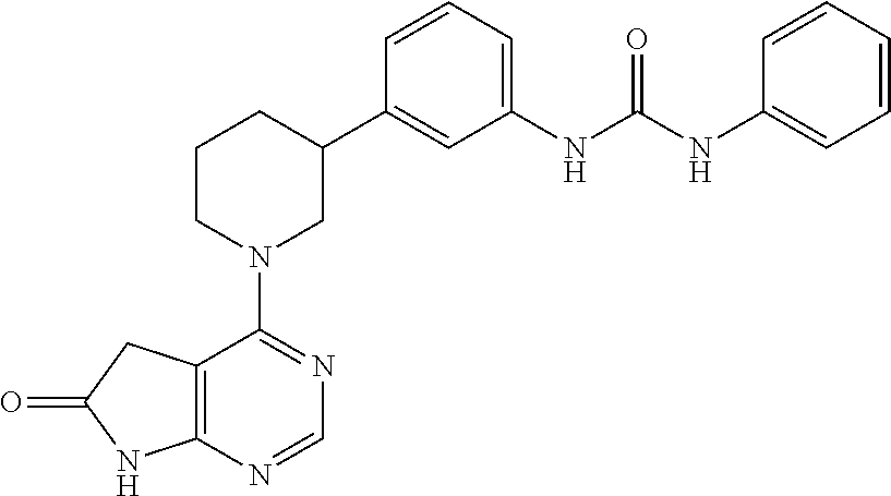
N1=C(N2CC(C3=CC(NC(NC4=CC=CC=C4)=O)=CC=C3)CCC2)C2=C(N=C1)NC(=O)C2
